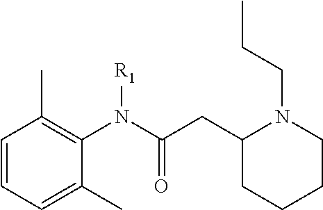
C1=CC=C(C)C(N(C(CC2CCCCN2CCC)=O)[R1])=C1C
